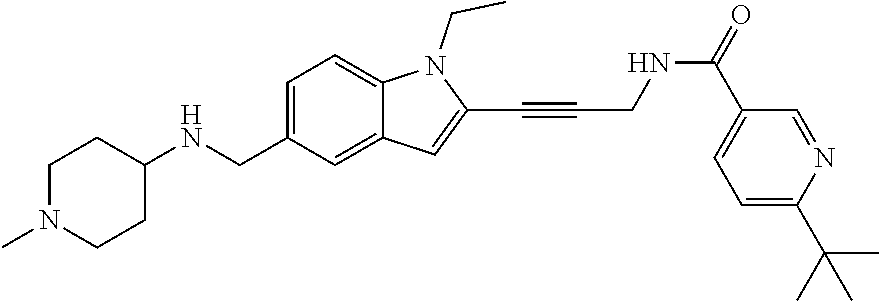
C1N(C)CCC(NCC2=CC=C3C(=C2)C=C(C#CCNC(C2=CC=C(C(C)(C)C)N=C2)=O)N3CC)C1
